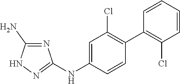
C1=C(NC2=NNC(N)=N2)C=CC(C2=C(Cl)C=CC=C2)=C1Cl
